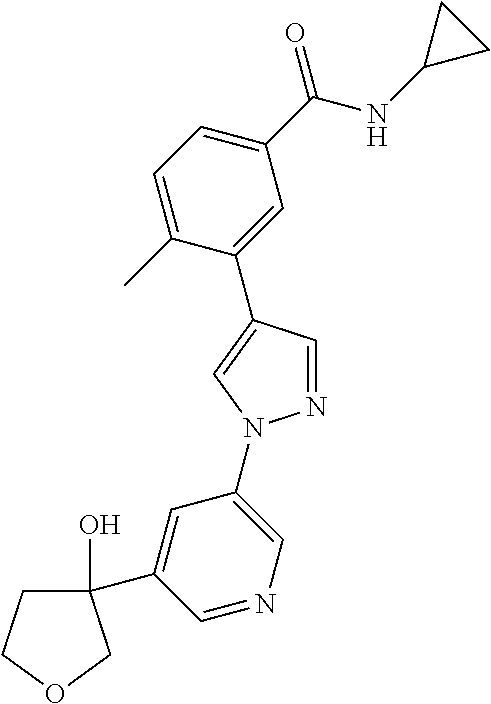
C1=C(C)C(C2=CN(C3=CN=CC(C4(O)CCOC4)=C3)N=C2)=CC(C(NC2CC2)=O)=C1
